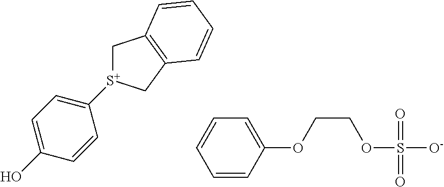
C1=C(O)C=CC([S+]2CC3=C(C2)C=CC=C3)=C1.C1=CC(OCCOS([O-])(=O)=O)=CC=C1
